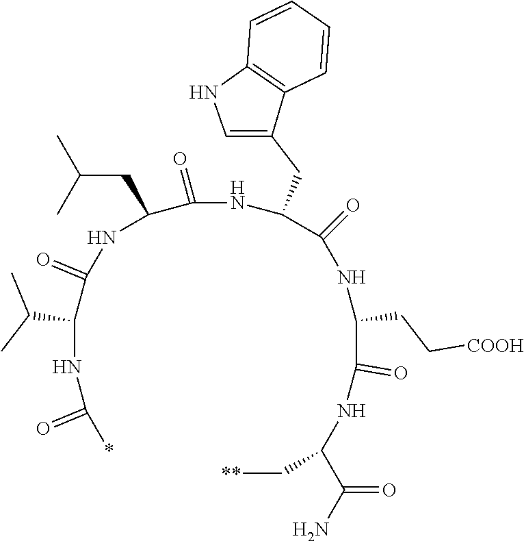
*C(NC(C(NC(C(=O)NC(C(NC(C(NC(C[**])C(N)=O)=O)CC[COOH])=O)CC1=CNC2=C1C=CC=C2)CC(C)C)=O)C(C)C)=O
